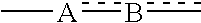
C[A]bc
